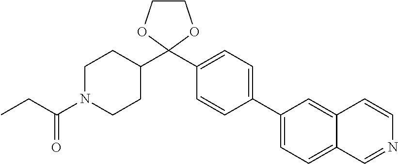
C1(C2=CC=C(C3(C4CCN(C(CC)=O)CC4)OCCO3)C=C2)=CC=C2C(=C1)C=CN=C2
